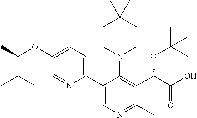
CC(OC1=CC=C(C2=CN=C(C)C(C(C(O)=O)OC(C)(C)C)=C2N2CCC(C)(C)CC2)N=C1)C(C)C
